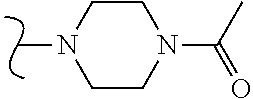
C1CN(C(C)=O)CCN1C
